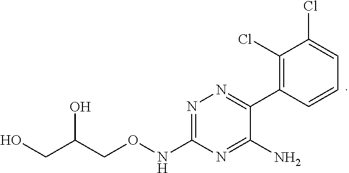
C1(NOCC(CO)O)=NN=C(C2=C(Cl)C(Cl)=CC=C2)C(N)=N1
